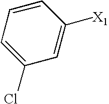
C1(Cl)=CC=CC([X1])=C1
